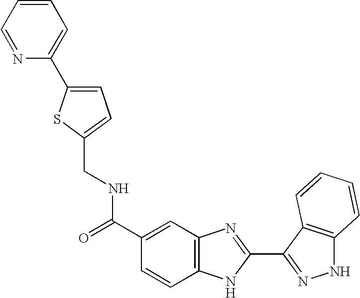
C1(C(NCC2=CC=C(C3=CC=CC=N3)S2)=O)=CC2=C(C=C1)NC(C1=NNC3=C1C=CC=C3)=N2
